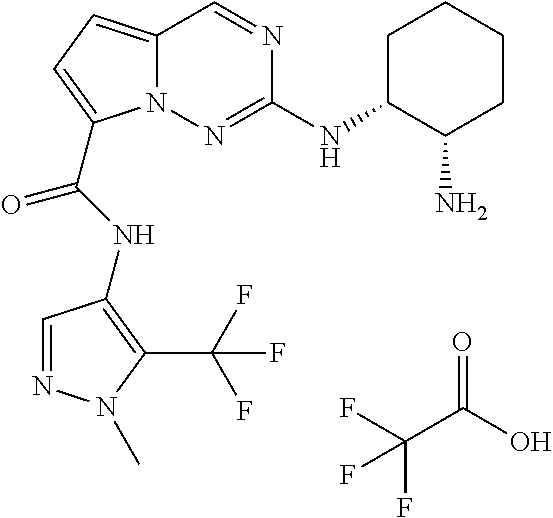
O=C(O)C(F)(F)F.N1=CC2=CC=C(C(NC3=C(C(F)(F)F)N(C)N=C3)=O)N2N=C1NC1C(N)CCCC1
